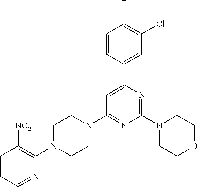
C1=CC=NC(N2CCN(C3=NC(N4CCOCC4)=NC(C4=CC(Cl)=C(F)C=C4)=C3)CC2)=C1[NO2]
